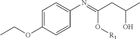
C1=CC(N=C(CC(O)C)O[R1])=CC=C1OCC
